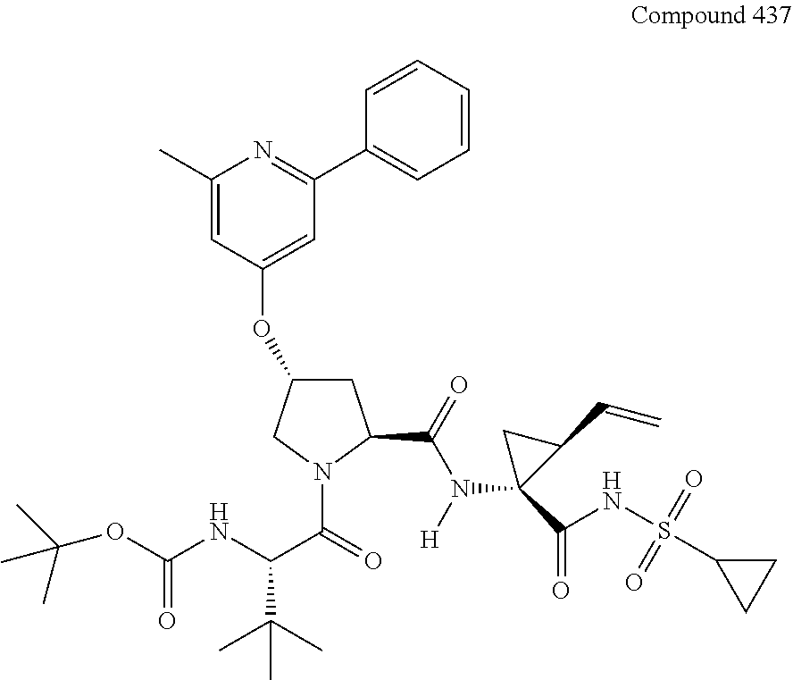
C1C(OC2=CC(C3=CC=CC=C3)=NC(C)=C2)CN(C(=O)C(NC(OC(C)(C)C)=O)C(C)(C)C)C1C(=O)N([H])C1(C(NS(=O)(=O)C2CC2)=O)C(C=C)C1
